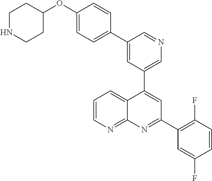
C1=C(C2=CC=C(OC3CCNCC3)C=C2)C=NC=C1C1=CC(C2=C(F)C=CC(F)=C2)=NC2=NC=CC=C12
